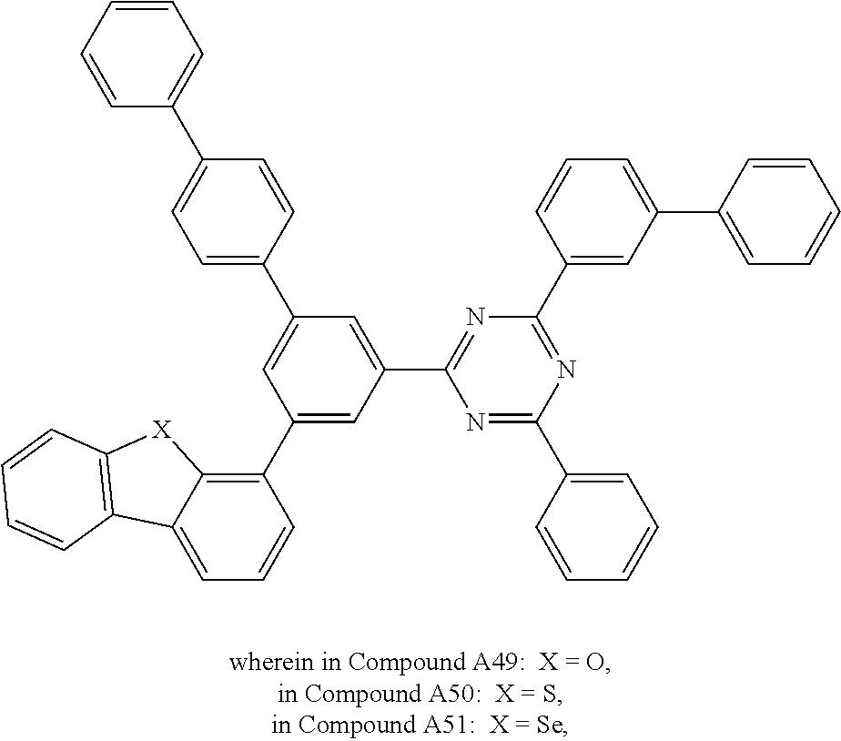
C1=C2C(=C(C3=CC(C4=NC(C5=CC(C6=CC=CC=C6)=CC=C5)=NC(C5=CC=CC=C5)=N4)=CC(C4=CC=C(C5=CC=CC=C5)C=C4)=C3)C=C1)[X]C1=C2C=CC=C1
